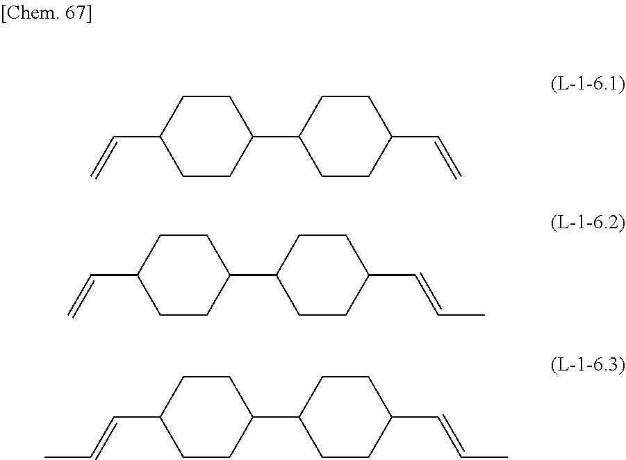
C1CC(C=C)CCC1C1CCC(C=C)CC1.C1CC(C=C)CCC1C1CCC(C=CC)CC1.C1CC(C=CC)CCC1C1CCC(C=CC)CC1
